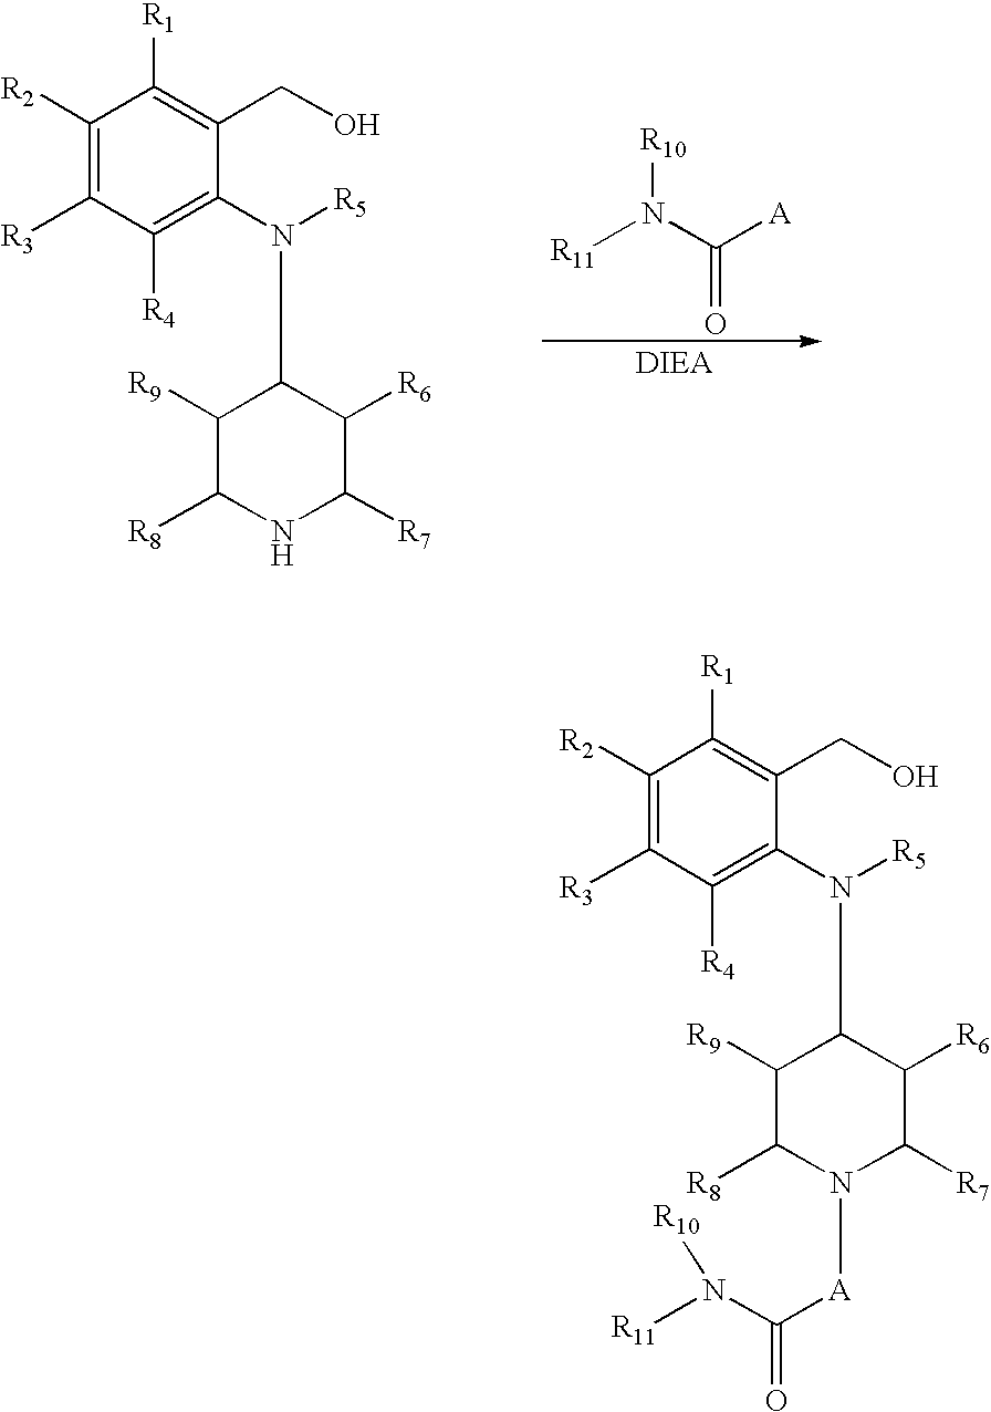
C1([R2])=C([R3])C([R4])=C(N([R5])C2C([R9])C([R8])NC([R7])C2[R6])C(CO)=C1[R1].[R11]N(C([A])=O)[R10].C1([R2])=C([R3])C([R4])=C(N([R5])C2C([R9])C([R8])N([A]C(N([R11])[R10])=O)C([R7])C2[R6])C(CO)=C1[R1]
